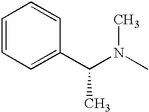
C1=CC=C(C(N(C)C)C)C=C1
